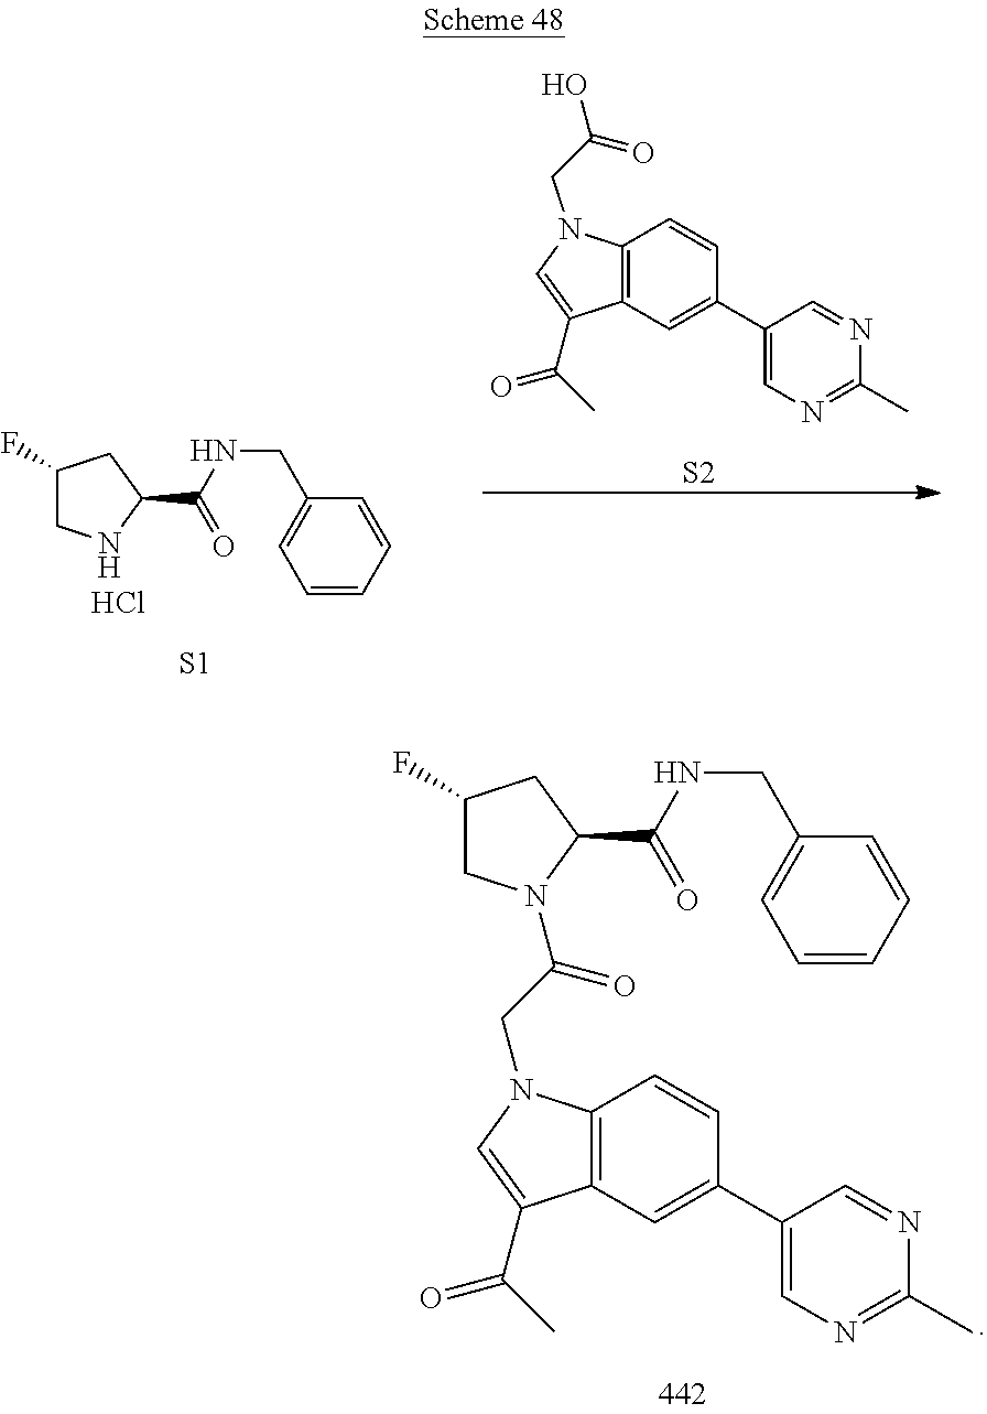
C1(F)CN(C(=O)CN2C3=C(C(C(=O)C)=C2)C=C(C2=CN=C(C)N=C2)C=C3)C(C(NCC2=CC=CC=C2)=O)C1.C12=C(C=C(C3=CN=C(C)N=C3)C=C1)C(C(=O)C)=CN2CC(=O)O.[S2].Cl.C1(F)CNC(C(NCC2=CC=CC=C2)=O)C1.[S1]
